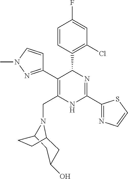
C1=CC(C2C(C3=NN(C)C=C3)=C(CN3C4CC(O)CC3CC4)NC(C3=NC=CS3)=N2)=C(Cl)C=C1F
